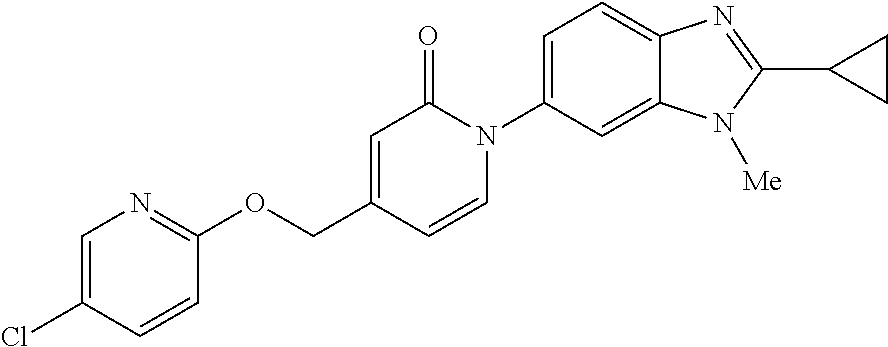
O(CC1=CC(=O)N(C2=CC=C3C(=C2)N([Me])C(C2CC2)=N3)C=C1)C1=NC=C(Cl)C=C1
